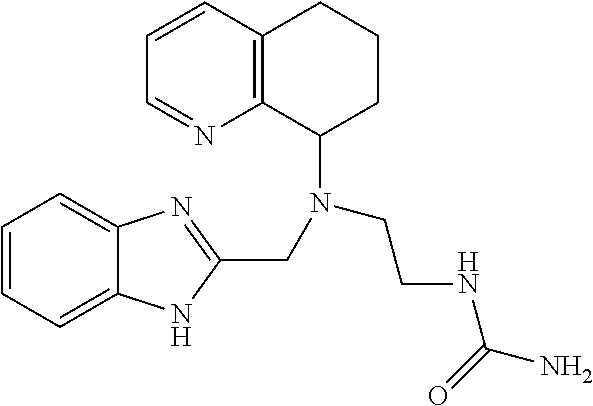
C1=CC=C2C(=C1)N=C(CN(C1CCCC3=C1N=CC=C3)CCNC(=O)N)N2
